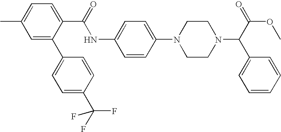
N1(C2=CC=C(NC(C3=CC=C(C)C=C3C3=CC=C(C(F)(F)F)C=C3)=O)C=C2)CCN(C(C(OC)=O)C2=CC=CC=C2)CC1
